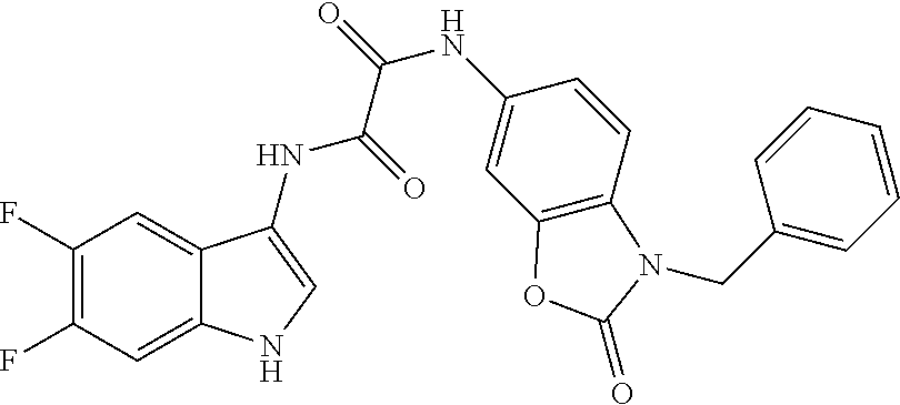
C1(F)=C(F)C=C2C(=C1)C(NC(=O)C(=O)NC1=CC3=C(C=C1)N(CC1=CC=CC=C1)C(=O)O3)=CN2
